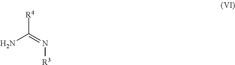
[R4]C(=N[R3])N
